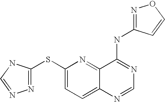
S(C1=CC=C2C(=N1)C(NC1=NOC=C1)=NC=N2)C1=NN=CN1
